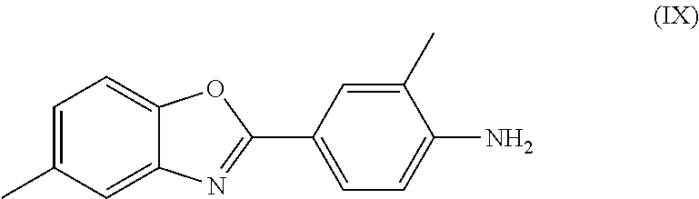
C1=C(C)C=C2C(=C1)OC(C1=CC=C(N)C(C)=C1)=N2
